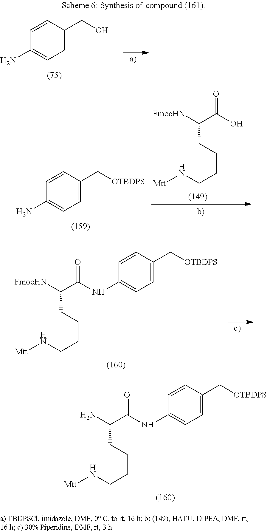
C1=C(CO)C=CC(N)=C1.N(CCCCC([FmocHN])C(O)=O)[Mtt].C1=C(C[OTBDPS])C=CC(N)=C1.N(CCCCC([FmocHN])C(NC1=CC=C(C[OTBDPS])C=C1)=O)[Mtt].N(CCCCC(N)C(NC1=CC=C(C[OTBDPS])C=C1)=O)[Mtt]
